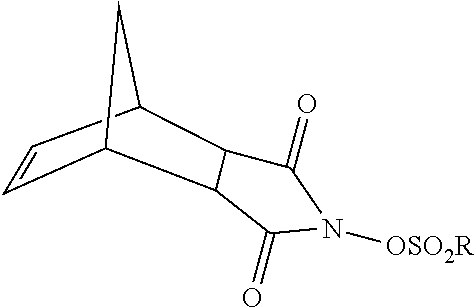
C12C=CC(C1)C1C2C(=O)N([OSO2R])C1=O
